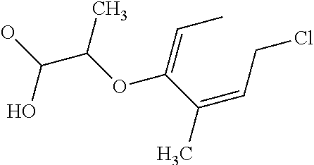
OC(C(OC(C(=CCCl)C)=CC)C)O
